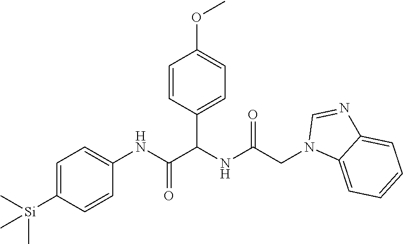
C1=C([Si](C)(C)C)C=CC(NC(=O)C(NC(CN2C3=CC=CC=C3N=C2)=O)C2=CC=C(OC)C=C2)=C1
